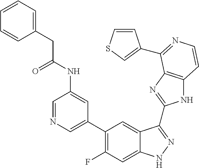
C1=C(C2=C(F)C=C3C(=C2)C(C2=NC4=C(N2)C=CN=C4C2=CSC=C2)=NN3)C=C(NC(=O)CC2=CC=CC=C2)C=N1
